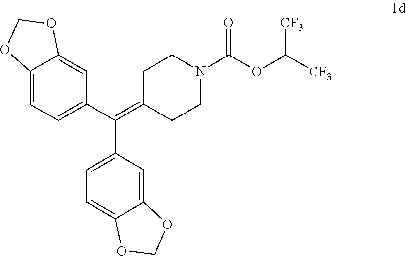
C12=CC=C(C(=C3CCN(C(OC([CF3])[CF3])=O)CC3)C3=CC=C4C(=C3)OCO4)C=C1OCO2
